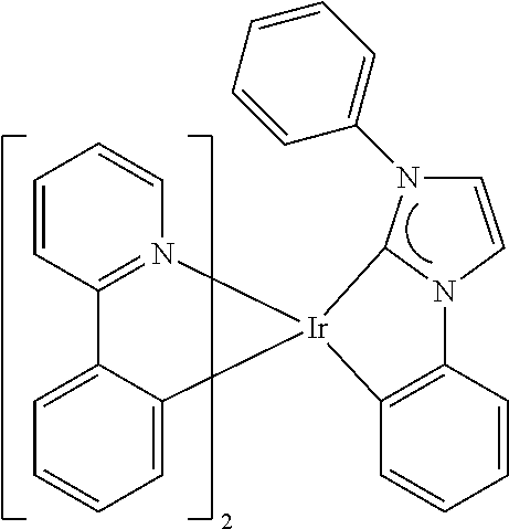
C1=C2C(=CC=C1)[Ir]1(N3=C2C=CC=C3)C2=C(C=CC=C2)N2C1N(C1=CC=CC=C1)C=C2
